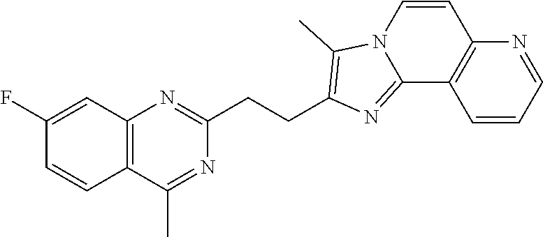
C1(F)=CC2=C(C=C1)C(C)=NC(CCC1=C(C)N3C=CC4=C(C=CC=N4)C3=N1)=N2
